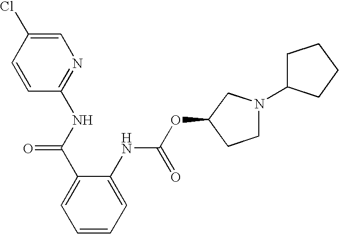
C1=C(Cl)C=CC(NC(C2=CC=CC=C2NC(OC2CCN(C3CCCC3)C2)=O)=O)=N1
